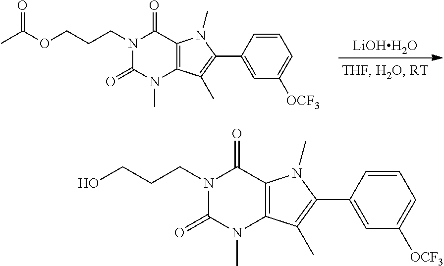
N1(CCCOC(C)=O)C(=O)N(C)C2=C(C1=O)N(C)C(C1=CC([OCF3])=CC=C1)=C2C.[LiOHH2O].N1(CCCO)C(=O)N(C)C2=C(C1=O)N(C)C(C1=CC([OCF3])=CC=C1)=C2C
